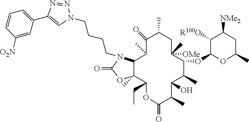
C1([O2N])=CC(C2=CN(CCCCN3C4C(C)(OC3=O)C(CC)OC(=O)C(C)C(O)C(C)C(OC3OC(C)CC([NMe2])C3[R100O])C([OMe])(C)CC(C)C(=O)C4C)N=N2)=CC=C1
